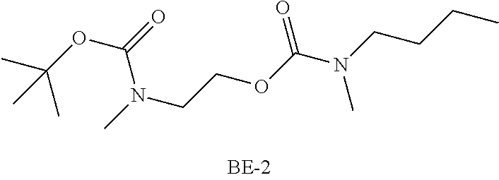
CN(CCOC(N(CCCC)C)=O)C(=O)OC(C)(C)C
